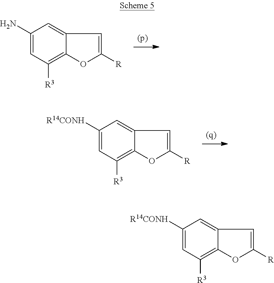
C1(N)=CC([R3])=C2C(=C1)C=C([R])O2.C1([R14CONH])=CC([R3])=C2C(=C1)C=C([R])O2.C1([R14CONH])=CC([R3])=C2C(=C1)C=C([R])O2
